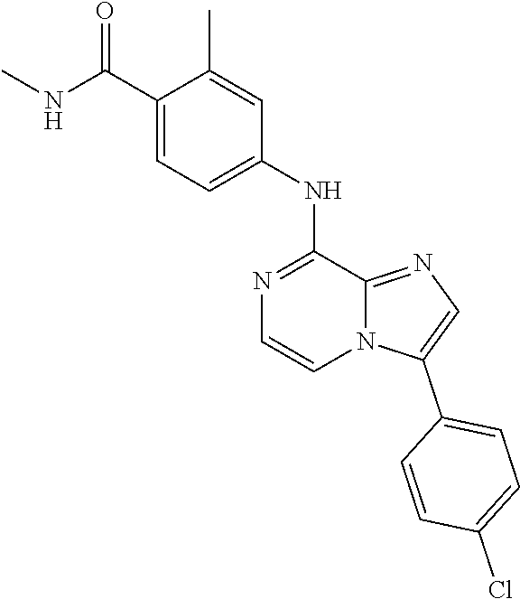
ClC1=CC=C(C2=CN=C3N2C=CN=C3NC2=CC=C(C(NC)=O)C(C)=C2)C=C1
